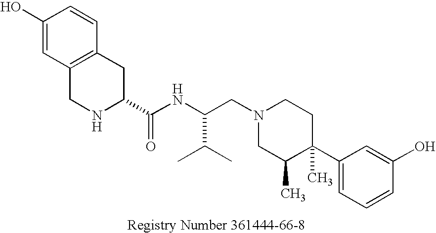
C1(C2(C)CCN(CC(NC(C3NCC4=C(C3)C=CC(O)=C4)=O)C(C)C)CC2C)=CC=CC(O)=C1
